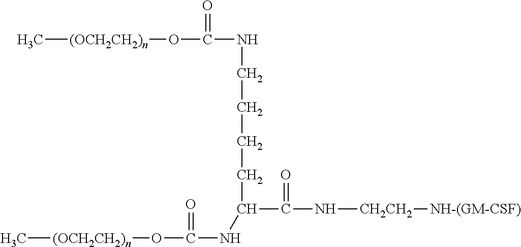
C[(OCH2CH2)n]OC(NCCCCC(NC(=O)O[(OCH2CH2)n]C)C(N[CH2CH2][NH-(GM-CSF)])=O)=O
